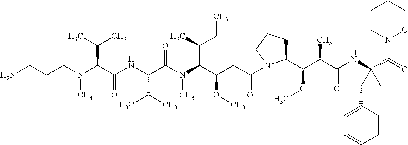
C(N(C)CCCN)(C(NC(C(N(C)C(C(C)CC)C(CC(=O)N1C(C(C(C(NC2(C(N3OCCCC3)=O)C(C3=CC=CC=C3)C2)=O)C)OC)CCC1)OC)=O)C(C)C)=O)C(C)C
